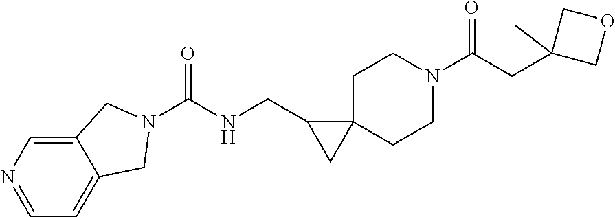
C1C2(CCN(C(CC3(C)COC3)=O)C1)C(CNC(=O)N1CC3=CC=NC=C3C1)C2
